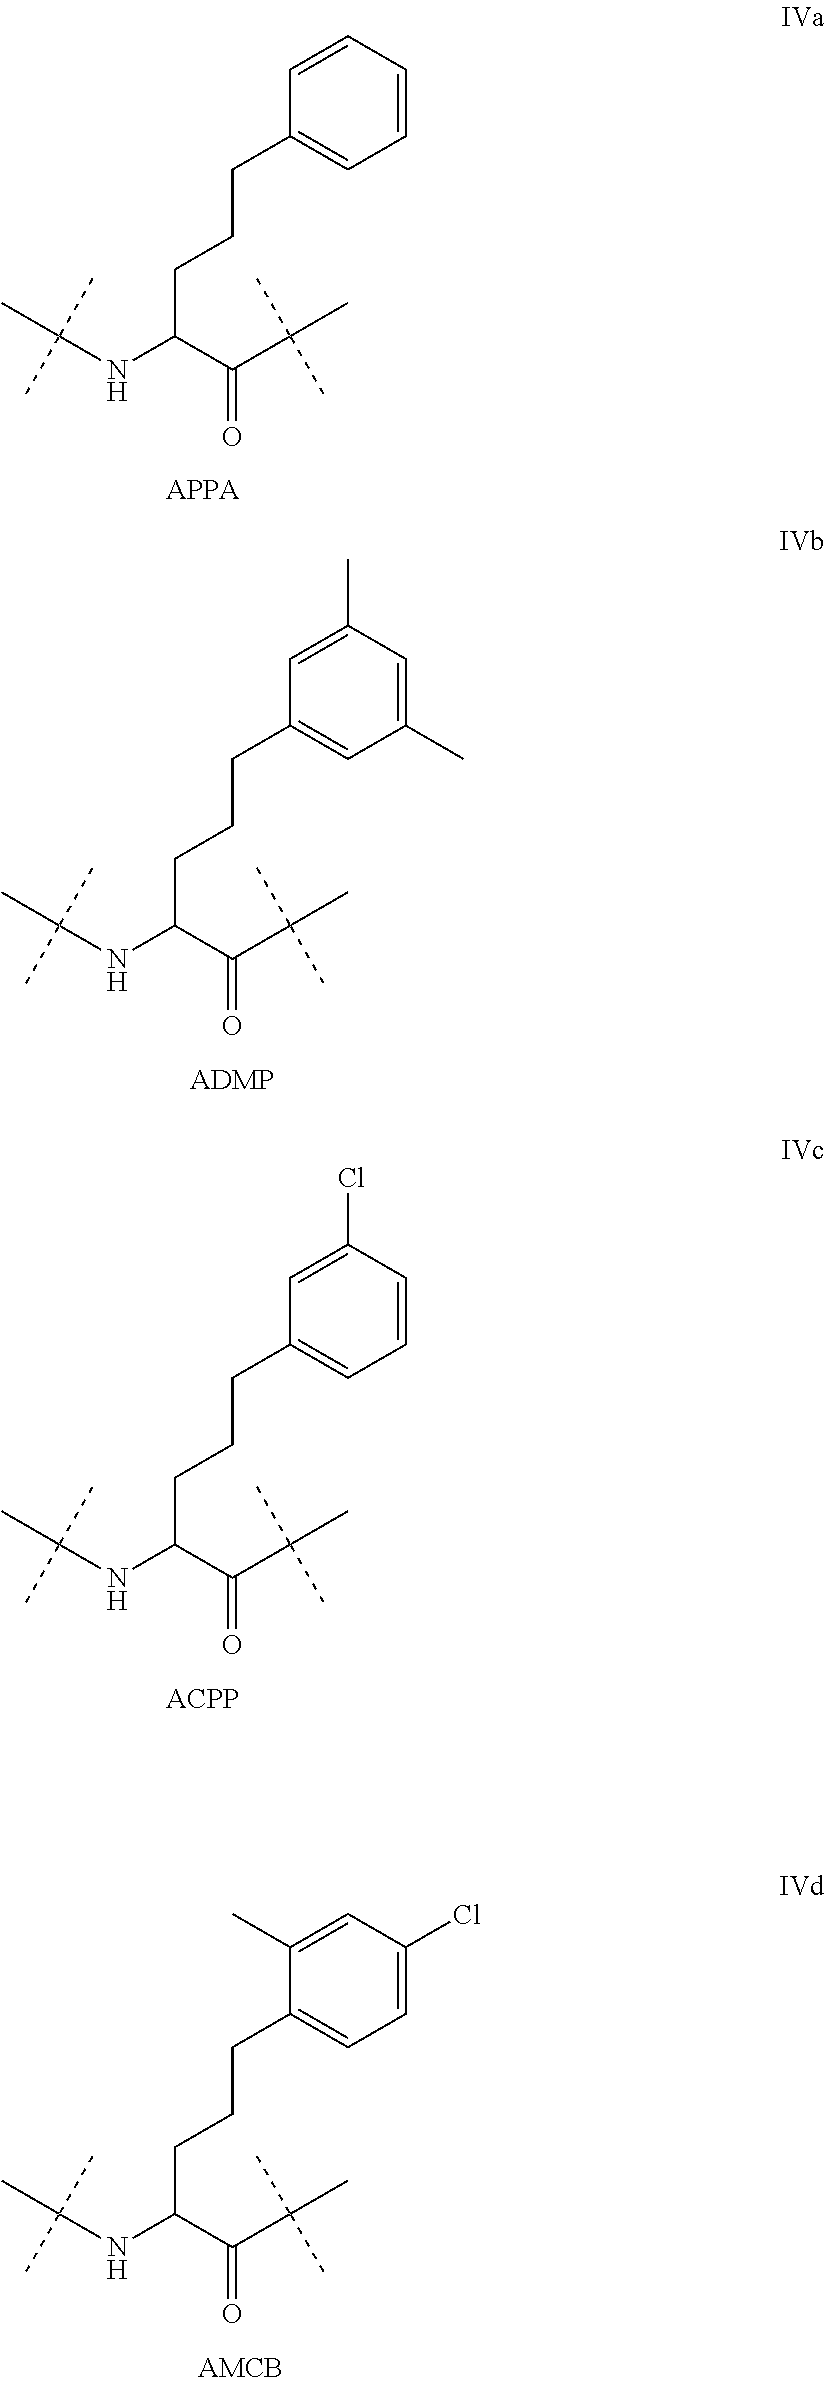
C1(CCCC(C(C(C)(C)C)=O)NC(C)(C)C)=CC=CC=C1.C1(CCCC(C(C(C)(C)C)=O)NC(C)(C)C)=CC=CC(Cl)=C1.C1(CCCC(C(C(C)(C)C)=O)NC(C)(C)C)=CC(C)=CC(C)=C1.C1(CCCC(C(C(C)(C)C)=O)NC(C)(C)C)=CC=C(Cl)C=C1C
